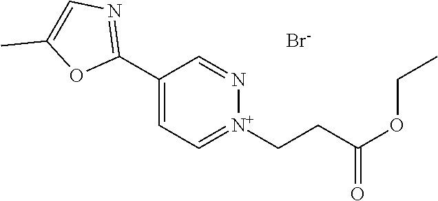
C1(C2=NC=C(C)O2)=CC=[N+](CCC(OCC)=O)N=C1.[Br-]
